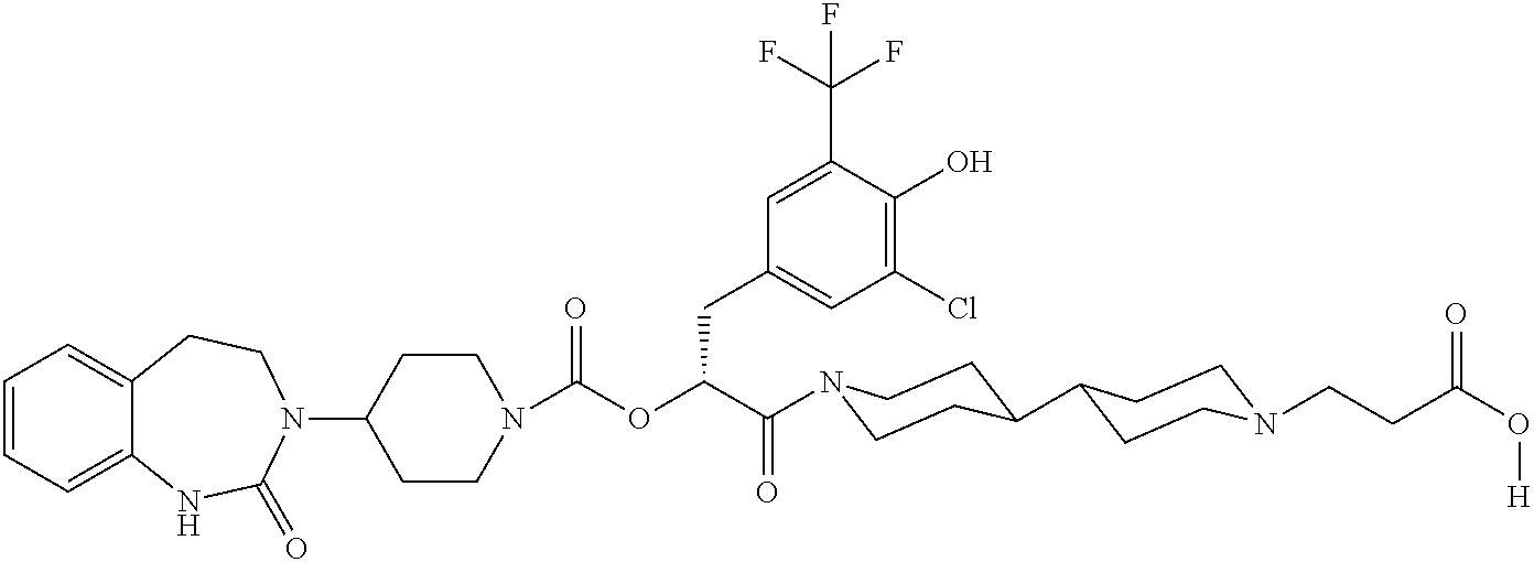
C1=CC=C2C(=C1)CCN(C1CCN(C(=O)OC(C(=O)N3CCC(C4CCN(CCC(O[H])=O)CC4)CC3)CC3=CC(Cl)=C(O)C(C(F)(F)F)=C3)CC1)C(=O)N2
